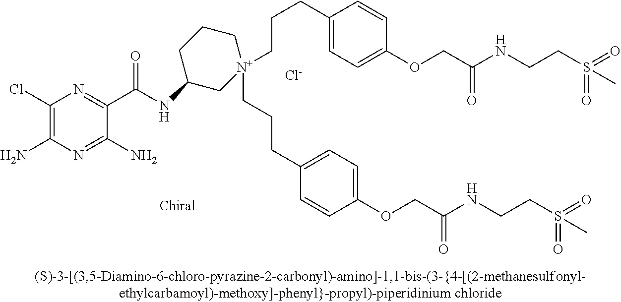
[Cl-].C1(Cl)=C(N)N=C(N)C(C(=O)NC2C[N+](CCCC3=CC=C(OCC(=O)NCCS(=O)(=O)C)C=C3)(CCCC3=CC=C(OCC(=O)NCCS(=O)(=O)C)C=C3)CCC2)=N1
